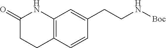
C12=C(C=CC(CCN[Boc])=C1)CCC(=O)N2
